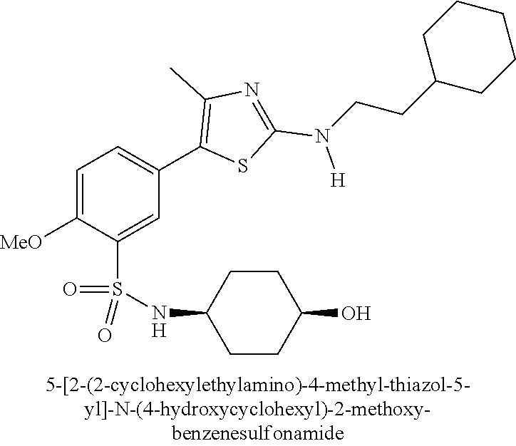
C1=C([MeO])C(S(NC2CCC(O)CC2)(=O)=O)=CC(C2=C(C)N=C(N([H])CCC3CCCCC3)S2)=C1
